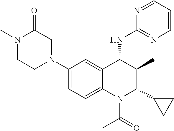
C1(N2CC(=O)N(C)CC2)=CC=C2C(=C1)C(NC1=NC=CC=N1)C(C)C(C1CC1)N2C(=O)C
